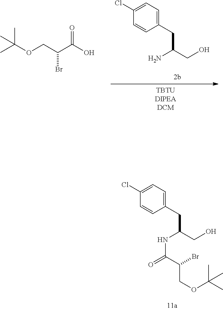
C1(Cl)=CC=C(CC(CO)N)C=C1.C(OCC(C(O)=O)Br)(C)(C)C.C1(Cl)=CC=C(CC(CO)NC(=O)C(Br)COC(C)(C)C)C=C1
